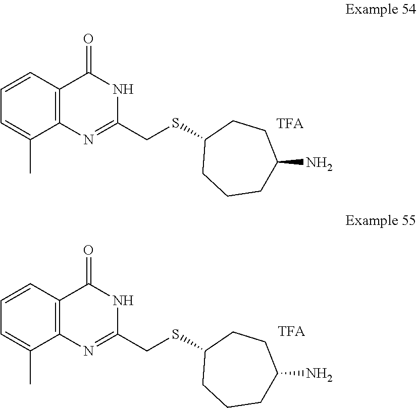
C1(CSC2CCCC(N)CC2)=NC2=C(C=CC=C2C)C(=O)N1.C1(CSC2CCCC(N)CC2)=NC2=C(C=CC=C2C)C(=O)N1
